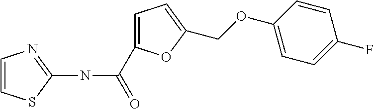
C1=CSC(NC(C2=CC=C(COC3=CC=C(F)C=C3)O2)=O)=N1
